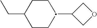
C1(CC)CCC(C2COC2)CC1
